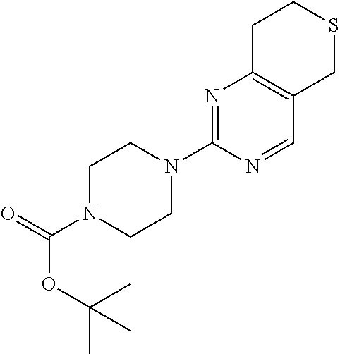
N1=C(N2CCN(C(=O)OC(C)(C)C)CC2)N=CC2=C1CCSC2
